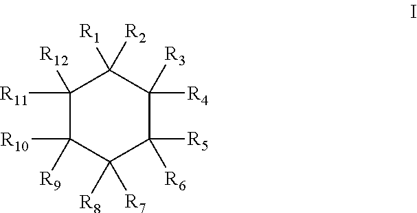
C1([R12])([R11])C([R10])([R9])C([R7])([R8])C([R6])([R5])C([R4])([R3])C1([R2])[R1]
